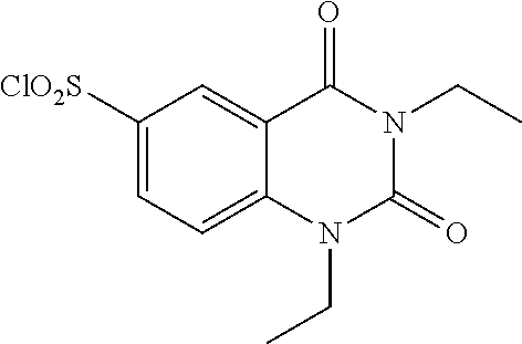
C1([ClO2S])=CC=C2C(=C1)C(=O)N(CC)C(=O)N2CC
